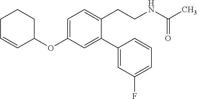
C1=C(OC2CCCC=C2)C=C(C2=CC(F)=CC=C2)C(CCNC(C)=O)=C1
